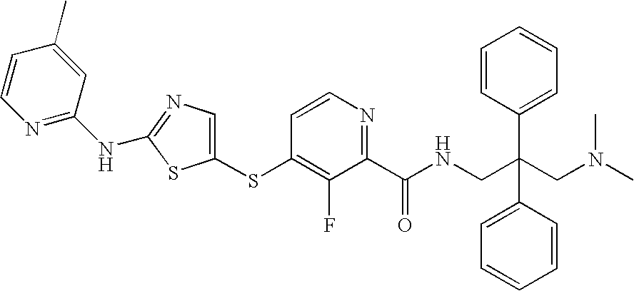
C1(SC2=C(F)C(C(=O)NCC(CN(C)C)(C3=CC=CC=C3)C3=CC=CC=C3)=NC=C2)=CN=C(NC2=NC=CC(C)=C2)S1
